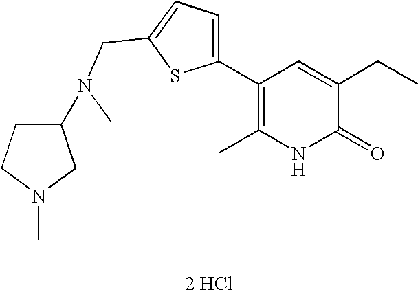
[2 HCl].C1(C2=CC=C(CN(C3CN(C)CC3)C)S2)=C(C)NC(=O)C(CC)=C1
